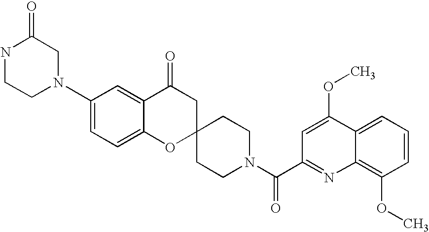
C12=CC=C(N3CC(=O)NCC3)C=C1C(=O)CC1(O2)CCN(C(C2=NC3=C(OC)C=CC=C3C(OC)=C2)=O)CC1
